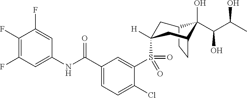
C1(F)=C(F)C=C(NC(C2=CC=C(Cl)C(S(=O)(=O)C3([H])CC4C(O)(C(C(C)O)O)C(CC4)C3)=C2)=O)C=C1F
